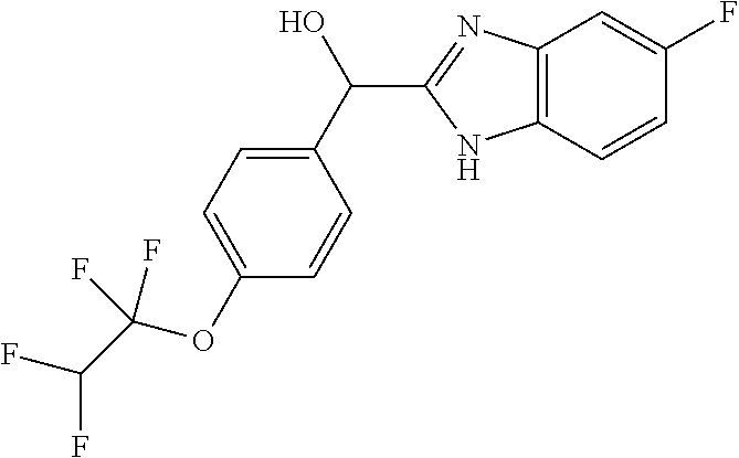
C1(C(O)C2=NC3=C(N2)C=CC(F)=C3)=CC=C(OC(C(F)F)(F)F)C=C1
